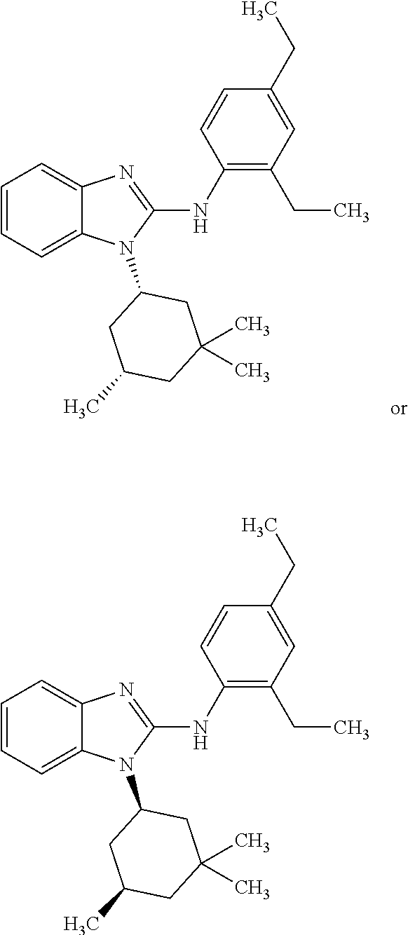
C1=CC=C2C(=C1)N=C(NC1=C(CC)C=C(CC)C=C1)N2C1CC(C)CC(C)(C)C1.C1=CC=C2C(=C1)N=C(NC1=C(CC)C=C(CC)C=C1)N2C1CC(C)CC(C)(C)C1
